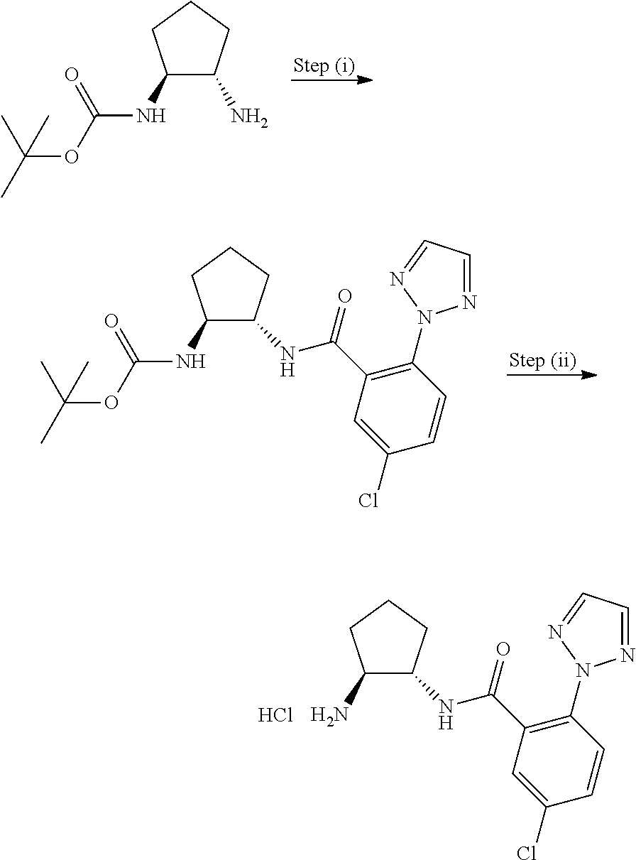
C1C(NC(OC(C)(C)C)=O)C(N)CC1.N(C(C1=C(N2N=CC=N2)C=CC(Cl)=C1)=O)C1C(NC(OC(C)(C)C)=O)CCC1.N(C(C1=C(N2N=CC=N2)C=CC(Cl)=C1)=O)C1C(N)CCC1.Cl
